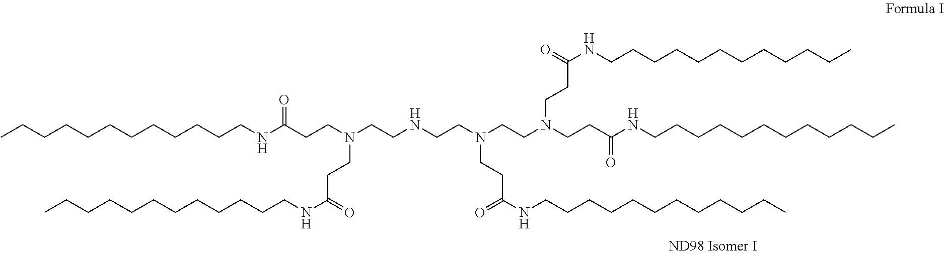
CCCCCCCCCCCCNC(CCN(CCNCCN(CCN(CCC(NCCCCCCCCCCCC)=O)CCC(NCCCCCCCCCCCC)=O)CCC(NCCCCCCCCCCCC)=O)CCC(NCCCCCCCCCCCC)=O)=O
